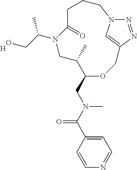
[H].N1=NC2=CN1CCCC(=O)N(C(CO)C)CC(C)C(CN(C(=O)C1=CC=NC=C1)C)OC2
